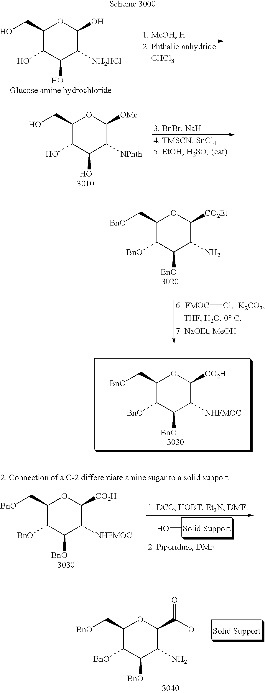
C1(CO)C(O)C(O)C([NH2HCl])C(O)O1.C1(CO)C(O)C(O)C([NPhth])C([OMe])O1.[FMOC]Cl.C1(C[BnO])C([BnO])C([BnO])C(N)C([CO2Et])O1.C1(C[BnO])C([BnO])C([BnO])C([NHFMOC])C([CO2H])O1.C1(C[BnO])C([BnO])C([BnO])C([NHFMOC])C([CO2H])O1.O[Solid Support].[Solid Support].C1(C[BnO])C([BnO])C([BnO])C(N)C(C(OC)=O)O1
